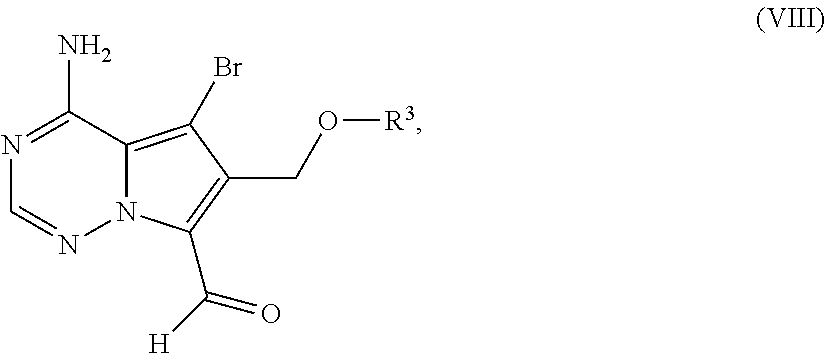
N1=C(N)C2=C(Br)C(CO[R3])=C(C([H])=O)N2N=C1
